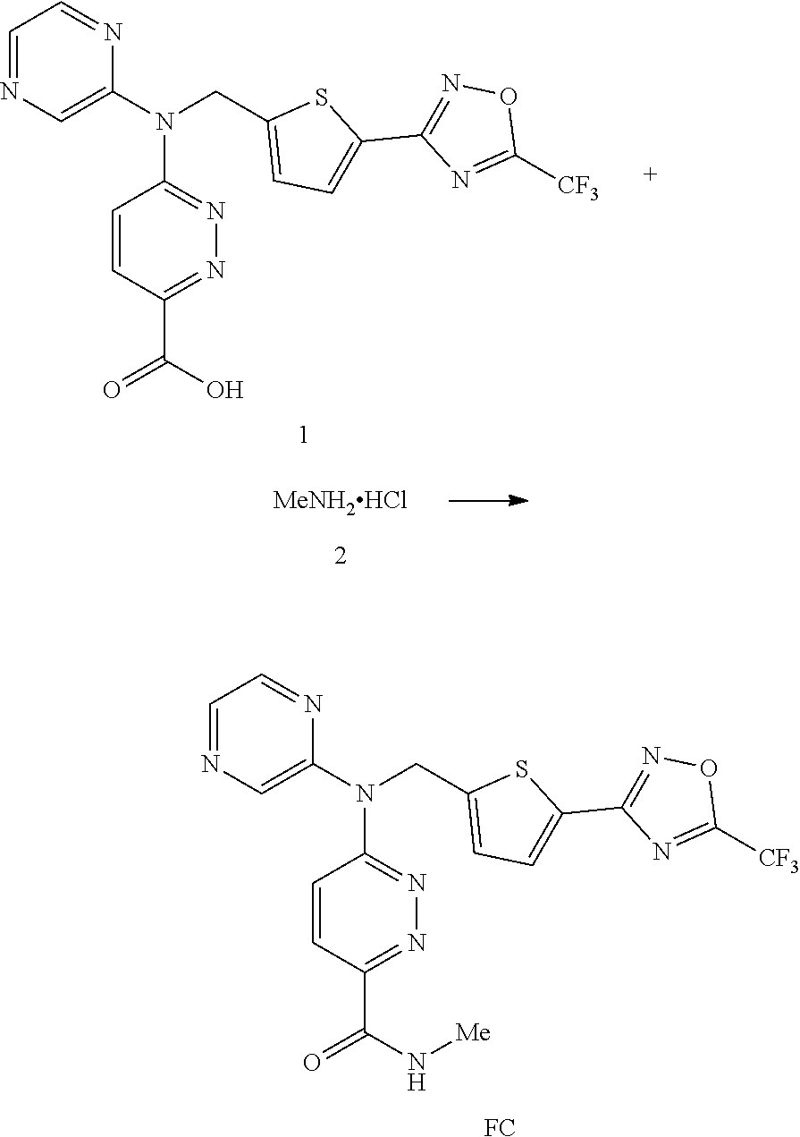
N1=C(N(C2=CN=CC=N2)CC2=CC=C(C3=NOC([CF3])=N3)S2)C=CC(C(=O)N[Me])=N1.[FC].N1=C(N(C2=CN=CC=N2)CC2=CC=C(C3=NOC([CF3])=N3)S2)C=CC(C(=O)O)=N1.[MeNH2HCl]
